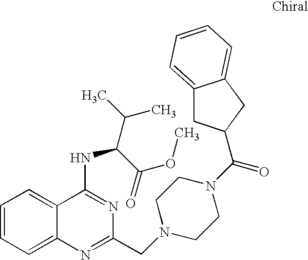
C1=CC=C2C(=C1)C(NC(C(C)C)C(=O)OC)=NC(CN1CCN(C(=O)C3CC4=CC=CC=C4C3)CC1)=N2
